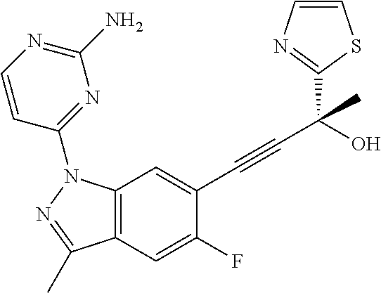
C12=C(C=C(C#CC(C3=NC=CS3)(C)O)C(F)=C1)N(C1=NC(N)=NC=C1)N=C2C
